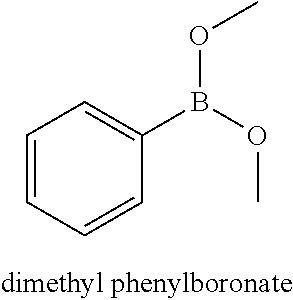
C1=CC=CC(B(OC)OC)=C1
